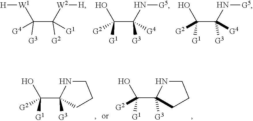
C([G3])(C([G2])([G1])[W2][H])([G4])[W1][H].C([G1])(C([G3])([G4])N[G5])([G2])O.C([G1])(C([G3])([G4])N[G5])([G2])O.C([G1])(C1([G3])CCCN1)([G2])O.C([G1])(C1([G3])CCCN1)([G2])O
